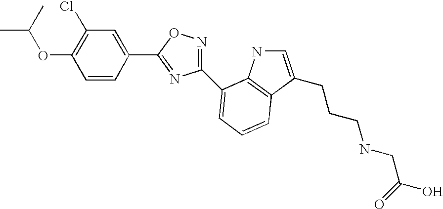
C1(OC(C)C)=C(Cl)C=C(C2=NC(C3=CC=CC4=C3NC=C4CCCNCC(O)=O)=NO2)C=C1
